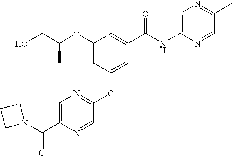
C1(OC(CO)C)=CC(OC2=NC=C(C(=O)N3CCC3)N=C2)=CC(C(NC2=CN=C(C)C=N2)=O)=C1
